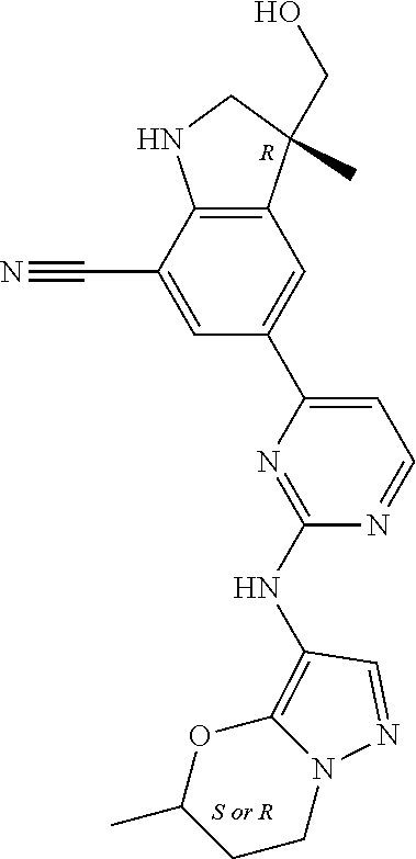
C12=C(C(C#N)=CC(C3=CC=NC(NC4=C5OC(C)CCN5N=C4)=N3)=C1)NCC2(CO)C.[R]
